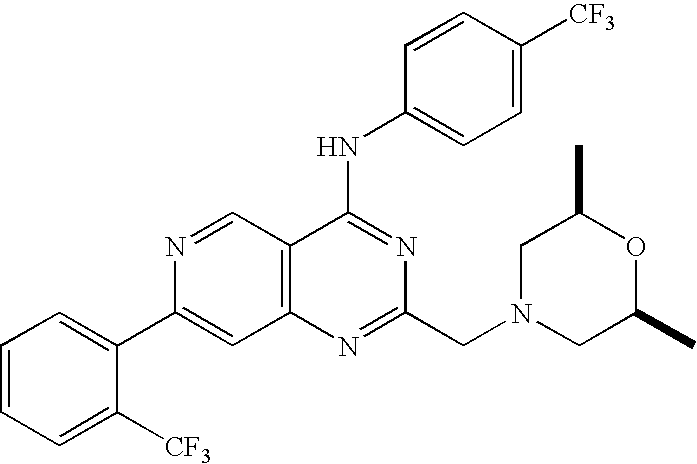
C1=CC=C([CF3])C(C2=CC3=C(C=N2)C(NC2=CC=C([CF3])C=C2)=NC(CN2CC(C)OC(C)C2)=N3)=C1
